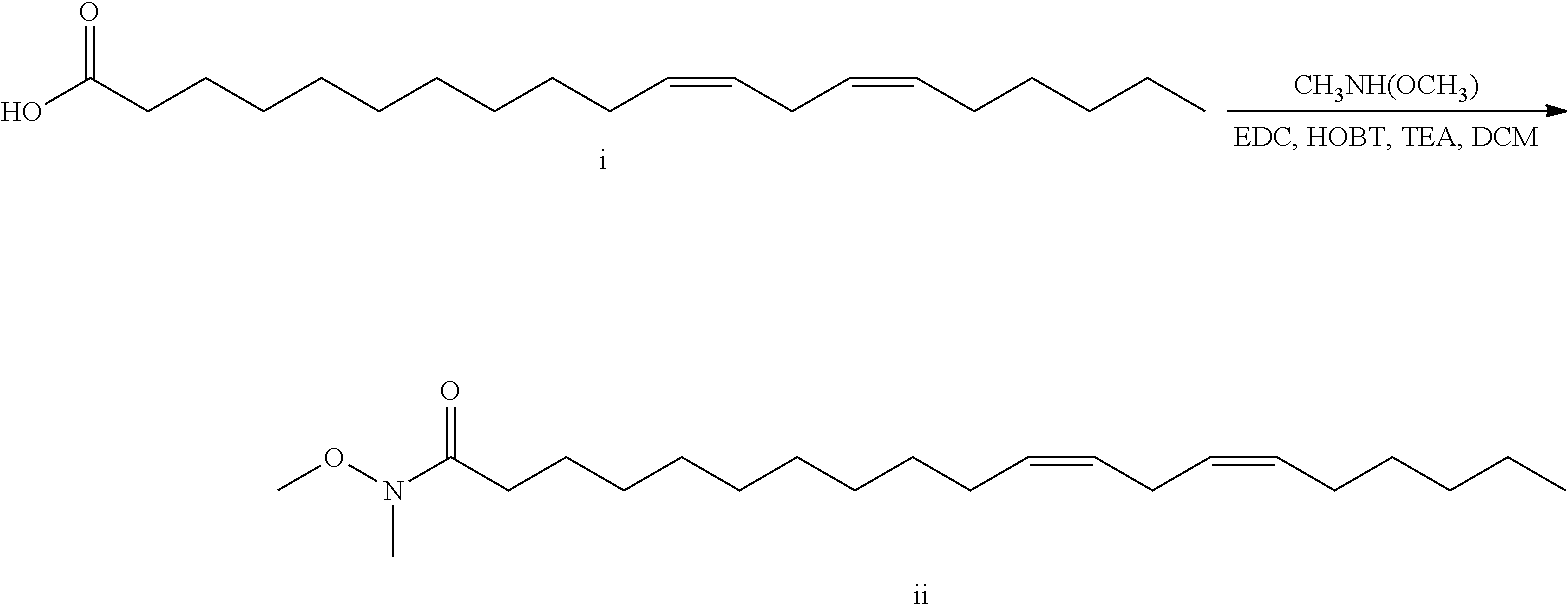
[CH3NH(OCH3)].OC(CCCCCCCCCC=CCC=CCCCCC)=O.C(CCCCCCCCCC=CCC=CCCCCC)(=O)N(OC)C
